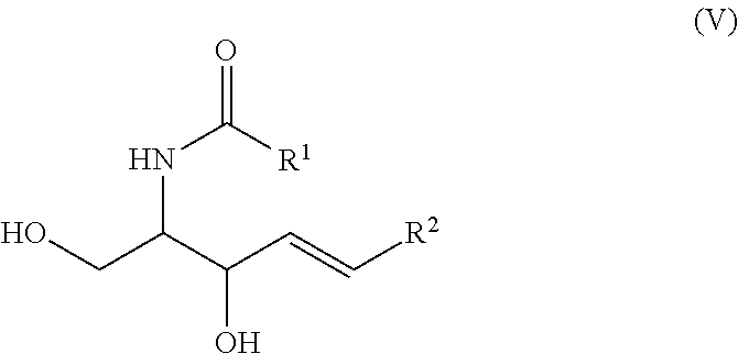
OCC(C(C=C[R2])O)NC([R1])=O
